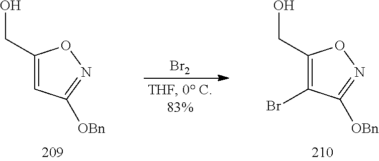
C1(CO)=CC([OBn])=NO1.[Br2].C1(CO)=C(Br)C([OBn])=NO1
